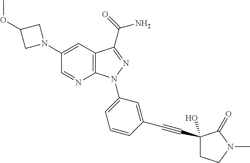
C12=C(C=C(N3CC(OC)C3)C=N1)C(C(=O)N)=NN2C1=CC=CC(C#CC2(O)CCN(C)C2=O)=C1
